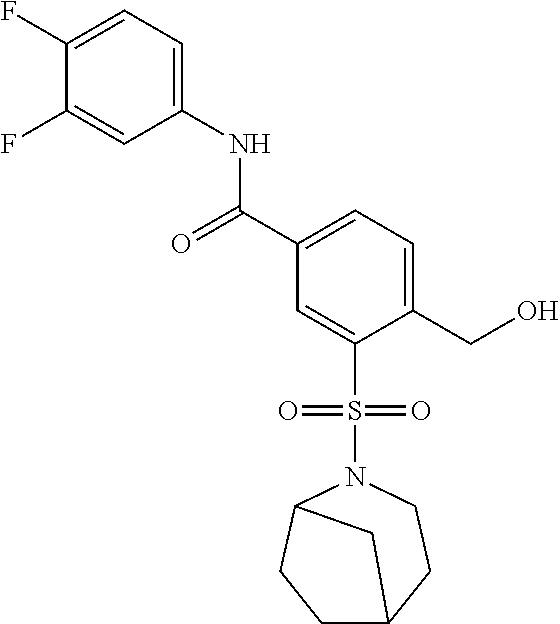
C1(F)=CC=C(NC(C2=CC=C(CO)C(S(N3C4CCC(CC3)C4)(=O)=O)=C2)=O)C=C1F
